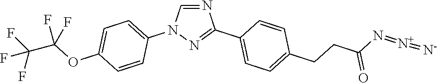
N1=CN(C2=CC=C(OC(F)(C(F)(F)F)F)C=C2)N=C1C1=CC=C(CCC(=O)N=[N+]=[N-])C=C1
